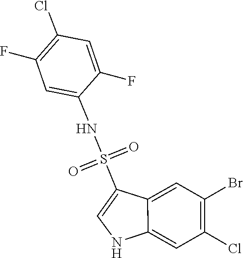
O=S(=O)(NC1=CC(F)=C(Cl)C=C1F)C1=CNC2=CC(Cl)=C(Br)C=C12
